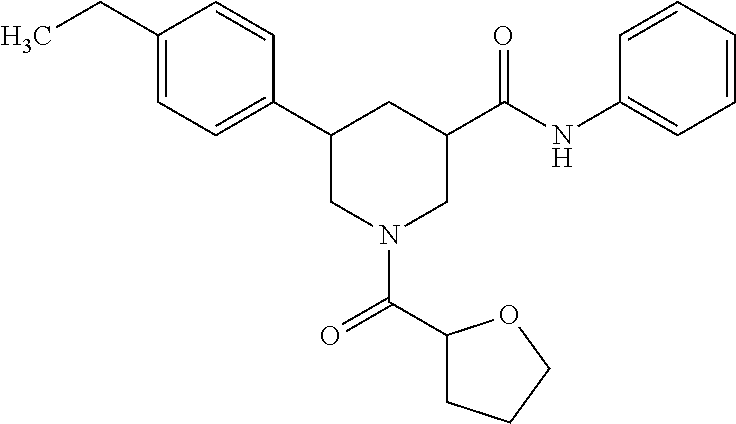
C1(CC)=CC=C(C2CN(C(C3CCCO3)=O)CC(C(NC3=CC=CC=C3)=O)C2)C=C1
